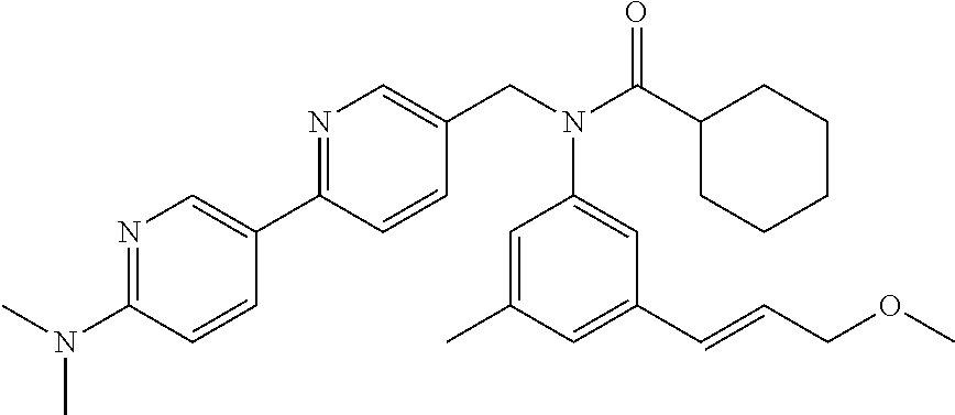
C(N(C(C1CCCCC1)=O)C1=CC(C=CCOC)=CC(C)=C1)C1=CN=C(C2=CN=C(N(C)C)C=C2)C=C1
